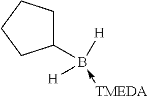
C1CCCC1B([H])([H])-[TMEDA]
